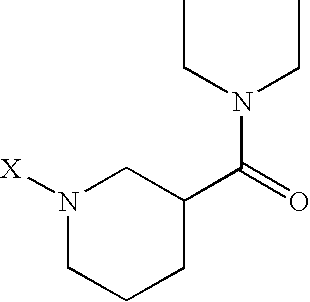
N1([X])CCCC(C(=O)N(CC)CC)C1
